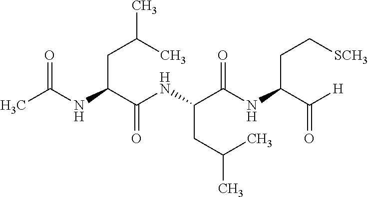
O=C(C)NC(C(NC(C(NC(C(=O)[H])CC[SCH3])=O)CC(C)C)=O)CC(C)C
